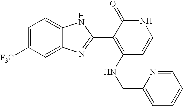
C1=C2C(=CC=C1[F3C])NC(C1=C(NCC3=CC=CC=N3)C=CNC1=O)=N2
